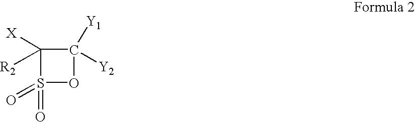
C1([R2])([X])S(=O)(=O)OC1([Y2])[Y1]
